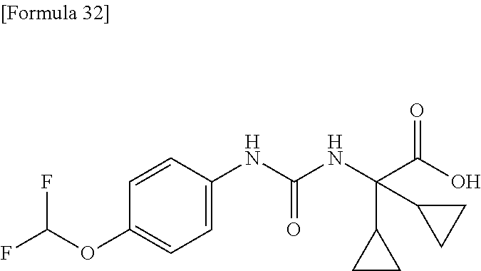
C1=C(OC(F)F)C=CC(NC(NC(C(O)=O)(C2CC2)C2CC2)=O)=C1
